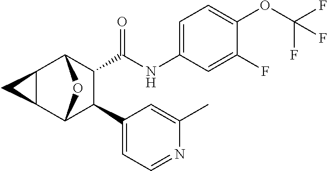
C1(F)=CC(NC(C2C(C3=CC=NC(C)=C3)C3OC2C2C3C2)=O)=CC=C1OC(F)(F)F
